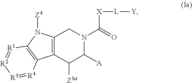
C12=C(CN(C([X][L][Y])=O)C([A])C1[Z3a])N([Z4])C1=C2[R4]=[R3][R2]=[R1]1
